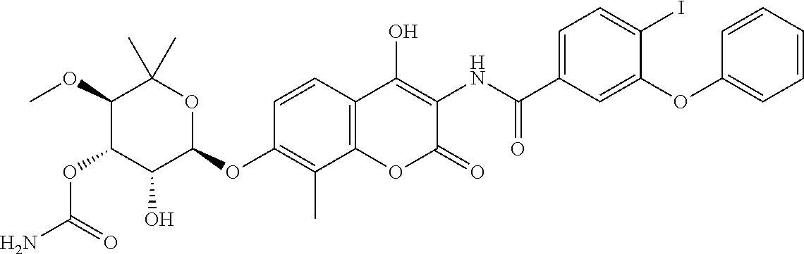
NC(=O)OC1C(O)C(OC2=C(C)C3=C(C=C2)C(O)=C(NC(=O)C2=CC=C(I)C(OC4=CC=CC=C4)=C2)C(=O)O3)OC(C)(C)C1OC
